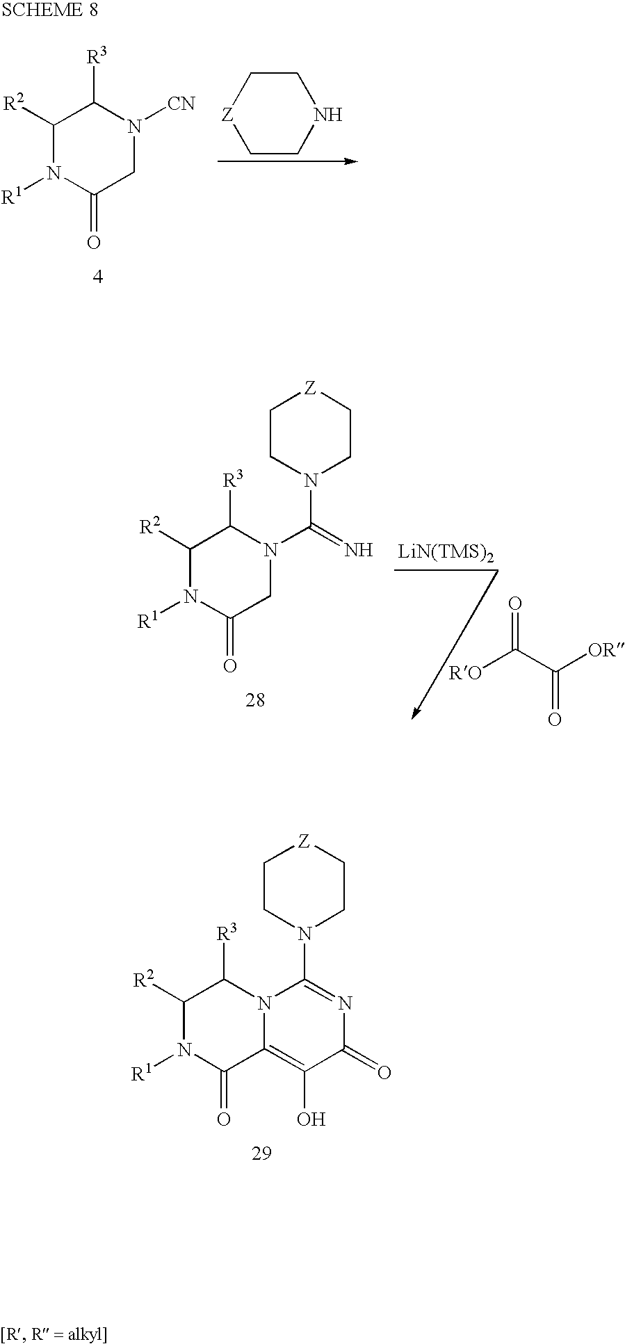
C1([R2])N([R1])C(=O)CN([CN])C1[R3].C1C[Z]CCN1.[LiN(TMS)2].[RO]C(C([OR])=O)=O.C1([R2])N([R1])C(=O)CN(C(=N)N2CC[Z]CC2)C1[R3].C1([R2])N([R1])C(=O)C2=C(O)C(=O)N=C(N3CC[Z]CC3)N2C1[R3]
